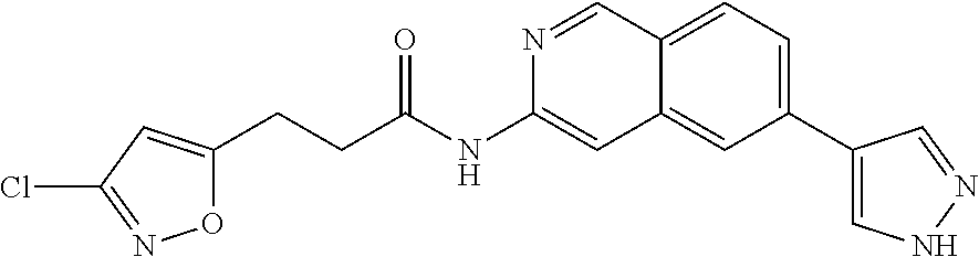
C(CC(=O)NC1=CC2=CC(C3=CNN=C3)=CC=C2C=N1)C1=CC(Cl)=NO1
